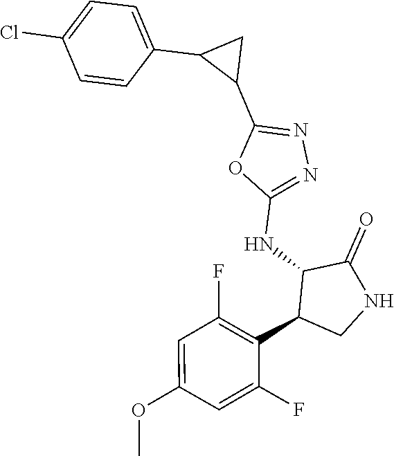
C1(NC2C(C3=C(F)C=C(OC)C=C3F)CNC2=O)=NN=C(C2CC2C2=CC=C(Cl)C=C2)O1
